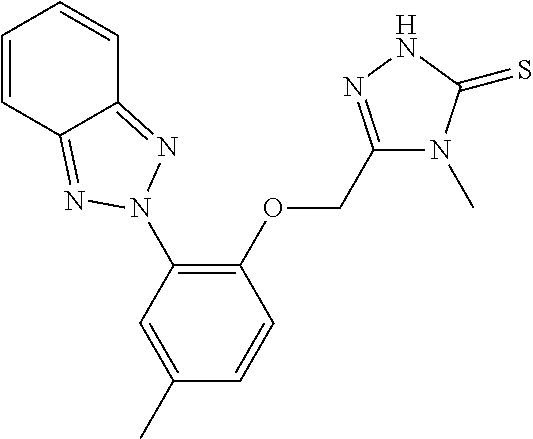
C1=CC2=NN(C3=C(OCC4=NNC(=S)N4C)C=CC(C)=C3)N=C2C=C1
